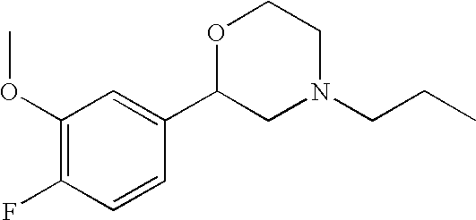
C1(OC)=C(F)C=CC(C2CN(CCC)CCO2)=C1
